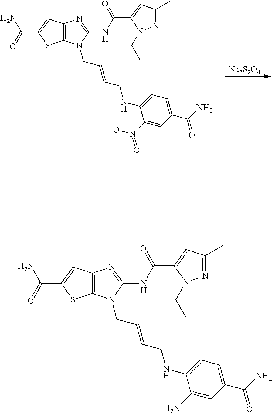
N1=C(C)C=C(C(NC2=NC3=C(N2CC=CCNC2=CC=C(C(=O)N)C=C2N)SC(C(=O)N)=C3)=O)N1CC.[Na2S2O4].N1=C(C)C=C(C(NC2=NC3=C(N2CC=CCNC2=CC=C(C(=O)N)C=C2[N+](=O)[-O])SC(C(=O)N)=C3)=O)N1CC
